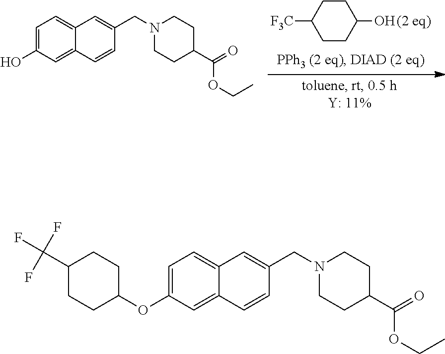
C1=C(O)C=C2C(=C1)C=C(CN1CCC(C(OCC)=O)CC1)C=C2.C1(O)CCC([F3C])CC1.C1=C(OC2CCC(C(F)(F)F)CC2)C=C2C(=C1)C=C(CN1CCC(C(OCC)=O)CC1)C=C2
